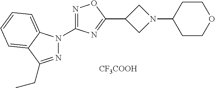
[CF3COOH].N1=C(CC)C2=CC=CC=C2N1C1=NOC(C2CN(C3CCOCC3)C2)=N1
